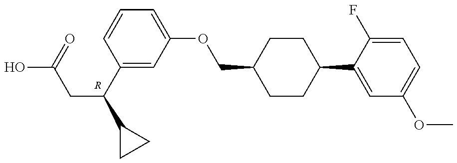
C1(C(CC(O)=O)C2CC2)=CC(OCC2CCC(C3=CC(OC)=CC=C3F)CC2)=CC=C1.[R]
